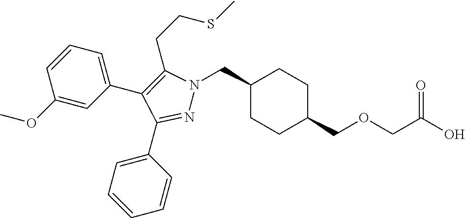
C1(CN2N=C(C3=CC=CC=C3)C(C3=CC=CC(OC)=C3)=C2CCSC)CCC(COCC(O)=O)CC1
